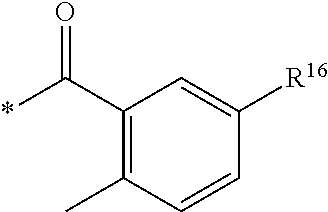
C1(C(*)=O)=C(C)C=CC([R16])=C1
